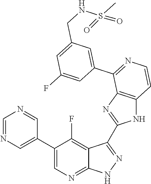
C1=NC=C(C2=CN=C3C(=C2F)C(C2=NC4=C(N2)C=CN=C4C2=CC(CNS(C)(=O)=O)=CC(F)=C2)=N[N H]3)C=N1
